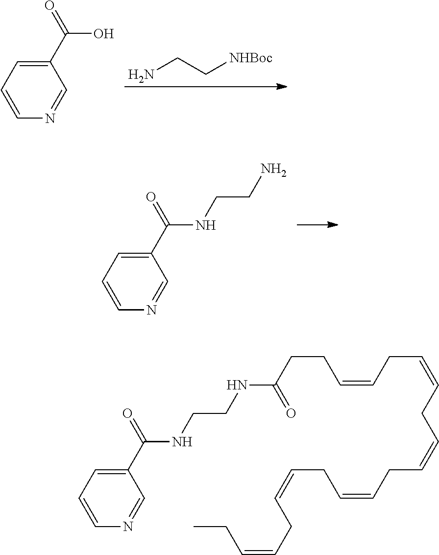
C1(C(=O)O)=CC=CN=C1.NCC[NHBoc].C1(C(=O)NCCN)=CC=CN=C1.C1(C(=O)NCCNC(CCC=CCC=CCC=CCC=CCC=CCC=CCC)=O)=CC=CN=C1
